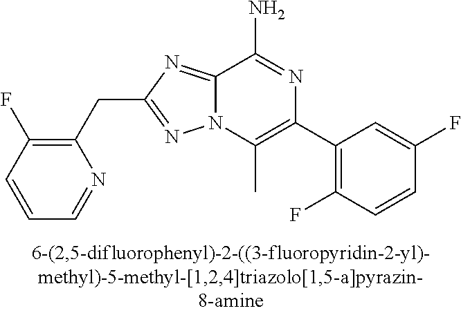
C1(CC2=NN3C(=N2)C(N)=NC(C2=C(F)C=CC(F)=C2)=C3C)=C(F)C=CC=N1
